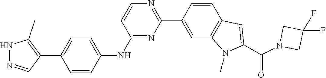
C1(F)(F)CN(C(C2=CC3=C(C=C(C4=NC=CC(NC5=CC=C(C6=C(C)NN=C6)C=C5)=N4)C=C3)N2C)=O)C1
